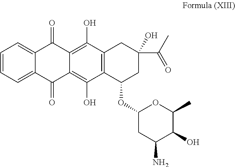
C1=CC=C2C(=C1)C(=O)C1=C(O)C3=C(C(O)=C1C2=O)C(OC1CC(N)C(O)C(C)O1)CC(C(=O)C)(O)C3
